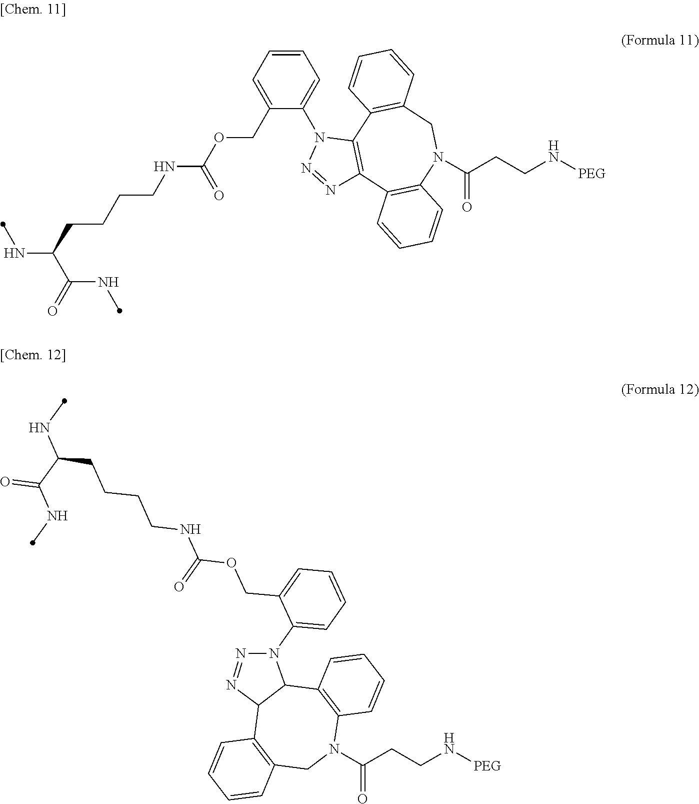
C1=CC=C(COC(NCCCCC(NC)C(=O)NC)=O)C(N2N=NC3=C2C2=C(CN(C(CCN[PEG])=O)C4=C3C=CC=C4)C=CC=C2)=C1.N1(C(CCN[PEG])=O)C2=C(C3C(C4=C(C1)C=CC=C4)N=NN3C1=CC=CC=C1COC(NCCCCC(NC)C(=O)NC)=O)C=CC=C2
